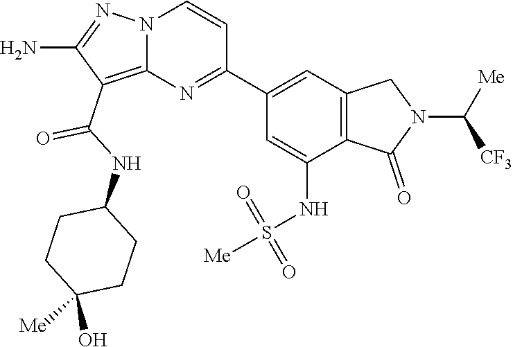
C(C1=C2N(N=C1N)C=CC(C1=CC3=C(C(NS(=O)(=O)[Me])=C1)C(=O)N(C([Me])[CF3])C3)=N2)(=O)NC1CCC(O)([Me])CC1
